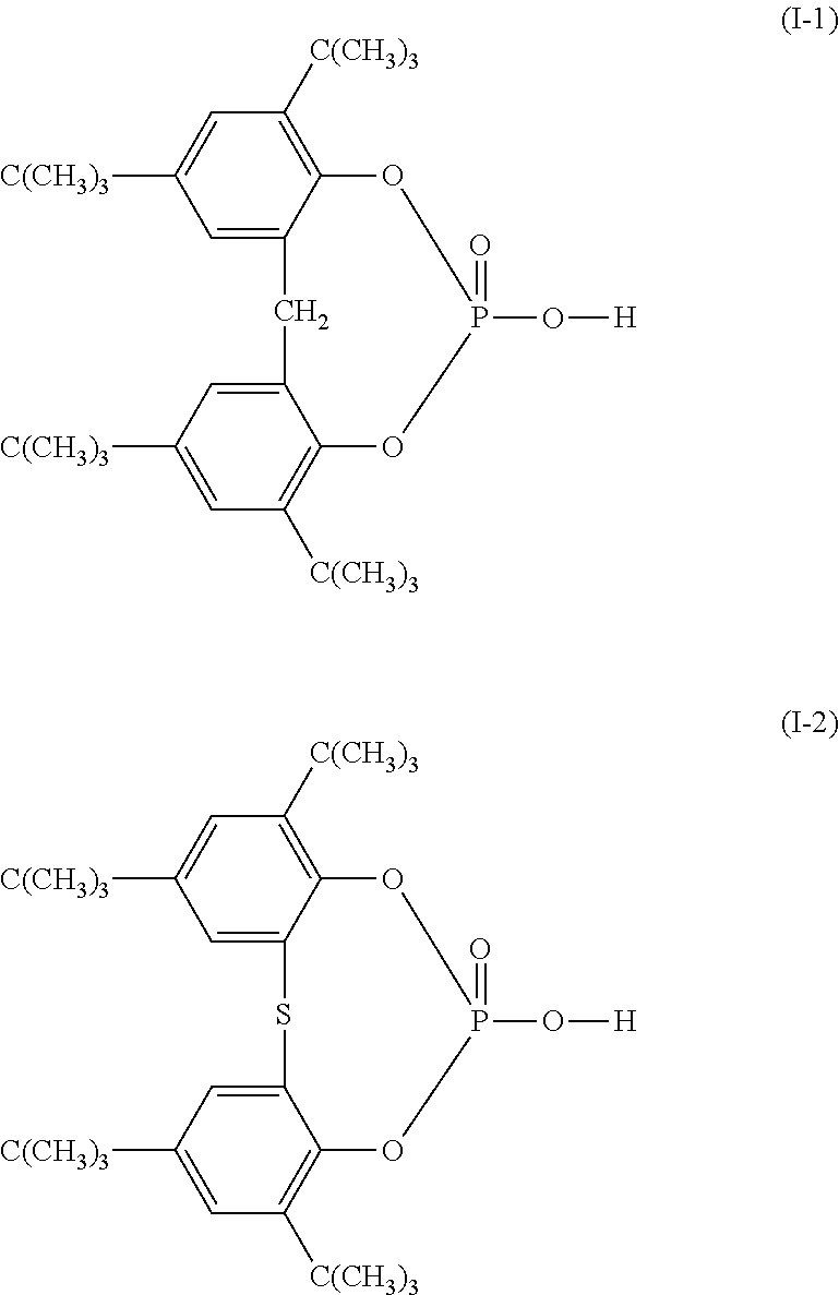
C1=C([C(CH3)3])C=C2C(=C1[C(CH3)3])OP(O[H])(=O)OC1=C([C(CH3)3])C=C([C(CH3)3])C=C1C2.C1=C([C(CH3)3])C=C2C(=C1[C(CH3)3])OP(O[H])(=O)OC1=C([C(CH3)3])C=C([C(CH3)3])C=C1S2
